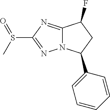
N12C(=NC(S(C)=O)=N1)C(F)CC2C1=CC=CC=C1
